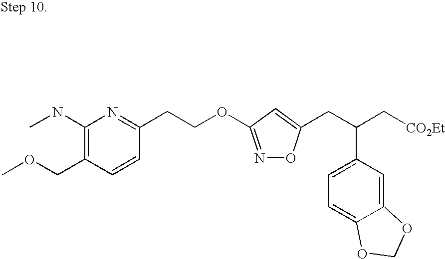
C1(NC)=C(COC)C=CC(CCOC2=NOC(CC(C[CO2Et])C3=CC=C4C(=C3)OCO4)=C2)=N1
